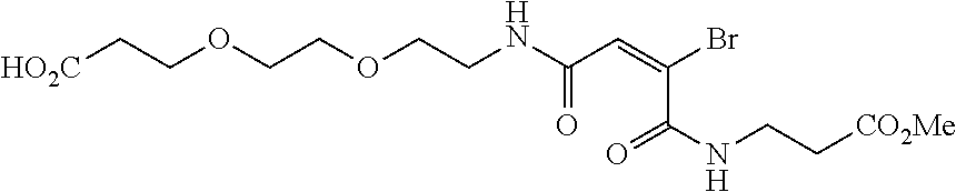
C(C(NCCOCCOCC[HO2C])=O)=C(Br)C(=O)NCC[CO2Me]
